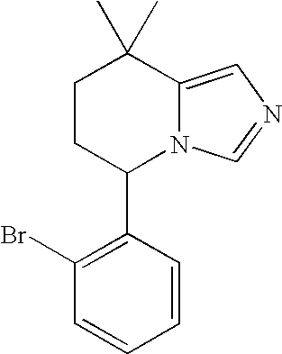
C12=CN=CN1C(C1=C(Br)C=CC=C1)CCC2(C)C
